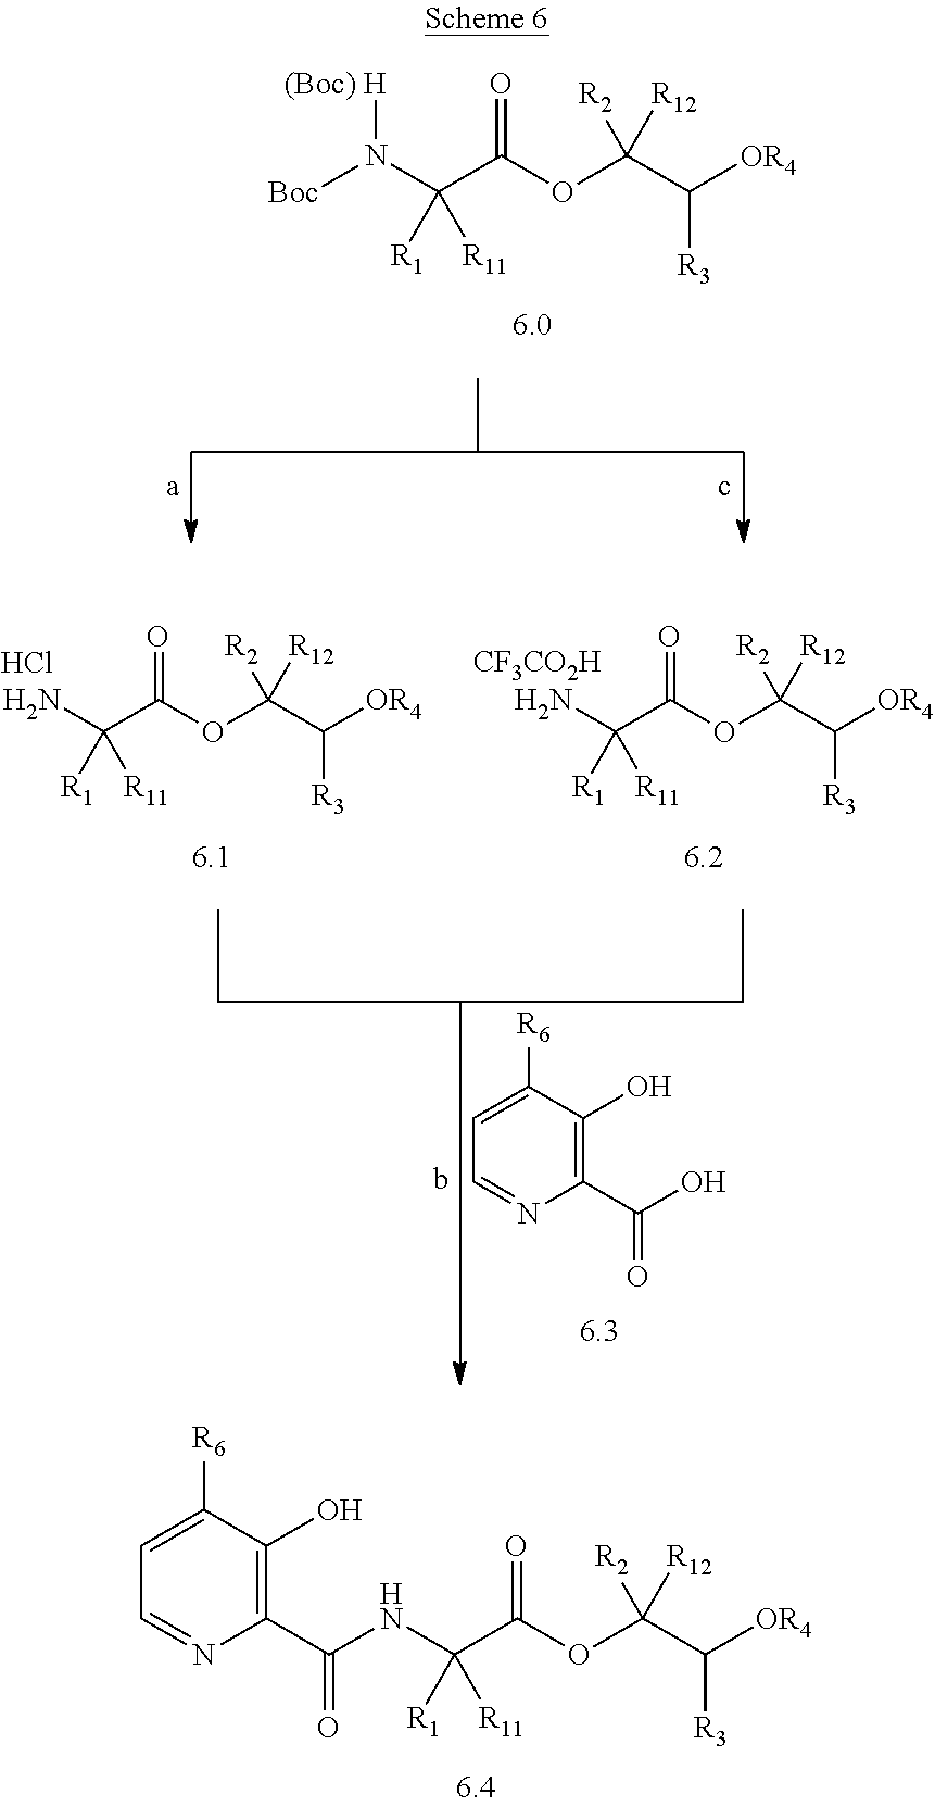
[Boc]N(C(C(OC(C([OR4])[R3])([R2])[R12])=O)([R1])[R11])[(Boc) H].C1(C(NC(C(OC(C([OR4])[R3])([R2])[R12])=O)([R1])[R11])=O)=C(O)C([R6])=CC=N1.NC(C(OC(C([OR4])[R3])([R2])[R12])=O)([R1])[R11].[CF3CO2H].NC(C(OC(C([OR4])[R3])([R2])[R12])=O)([R1])[R11].Cl.C1(C(O)=O)=C(O)C([R6])=CC=N1
